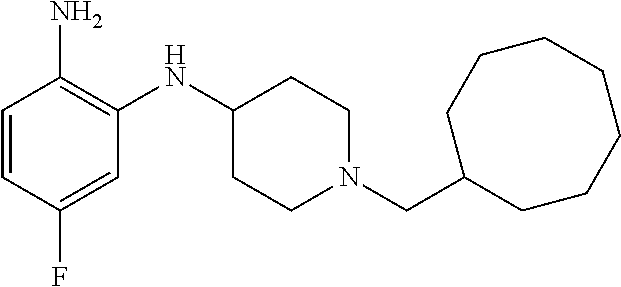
C(N1CCC(NC2=C(N)C=CC(F)=C2)CC1)C1CCCCCCC1
